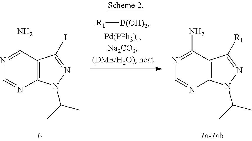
N1=C(N)C2=C(N=C1)N(C(C)C)N=C2I.N1=C(N)C2=C(N=C1)N(C(C)C)N=C2[R1].[R1][B(OH)2]
